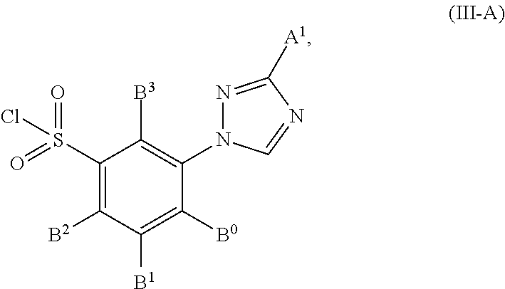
C1(S(Cl)(=O)=O)=C([B2])C([B1])=C([B0])C(N2N=C([A1])N=C2)=C1[B3]
